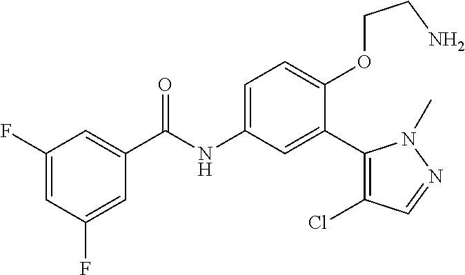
C1(F)=CC(F)=CC(C(=O)NC2=CC=C(OCCN)C(C3=C(Cl)C=NN3C)=C2)=C1
